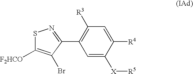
C1([R3])=C(C2=NSC([F2HCO])=C2Br)C=C([X][R5])C([R4])=C1
